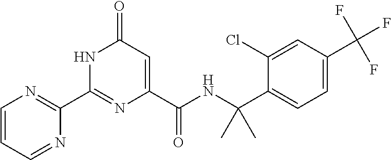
C1(C2=NC(C(NC(C3=CC=C(C(F)(F)F)C=C3Cl)(C)C)=O)=CC(=O)N2)=NC=CC=N1
